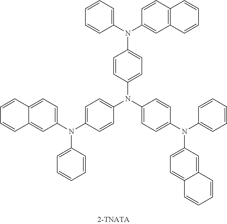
C12=C(C=CC(N(C3=CC=CC=C3)C3=CC=C(N(C4=CC=C(N(C5=CC=CC=C5)C5=CC=C6C(=C5)C=CC=C6)C=C4)C4=CC=C(N(C5=CC=C6C(=C5)C=CC=C6)C5=CC=CC=C5)C=C4)C=C3)=C1)C=CC=C2
